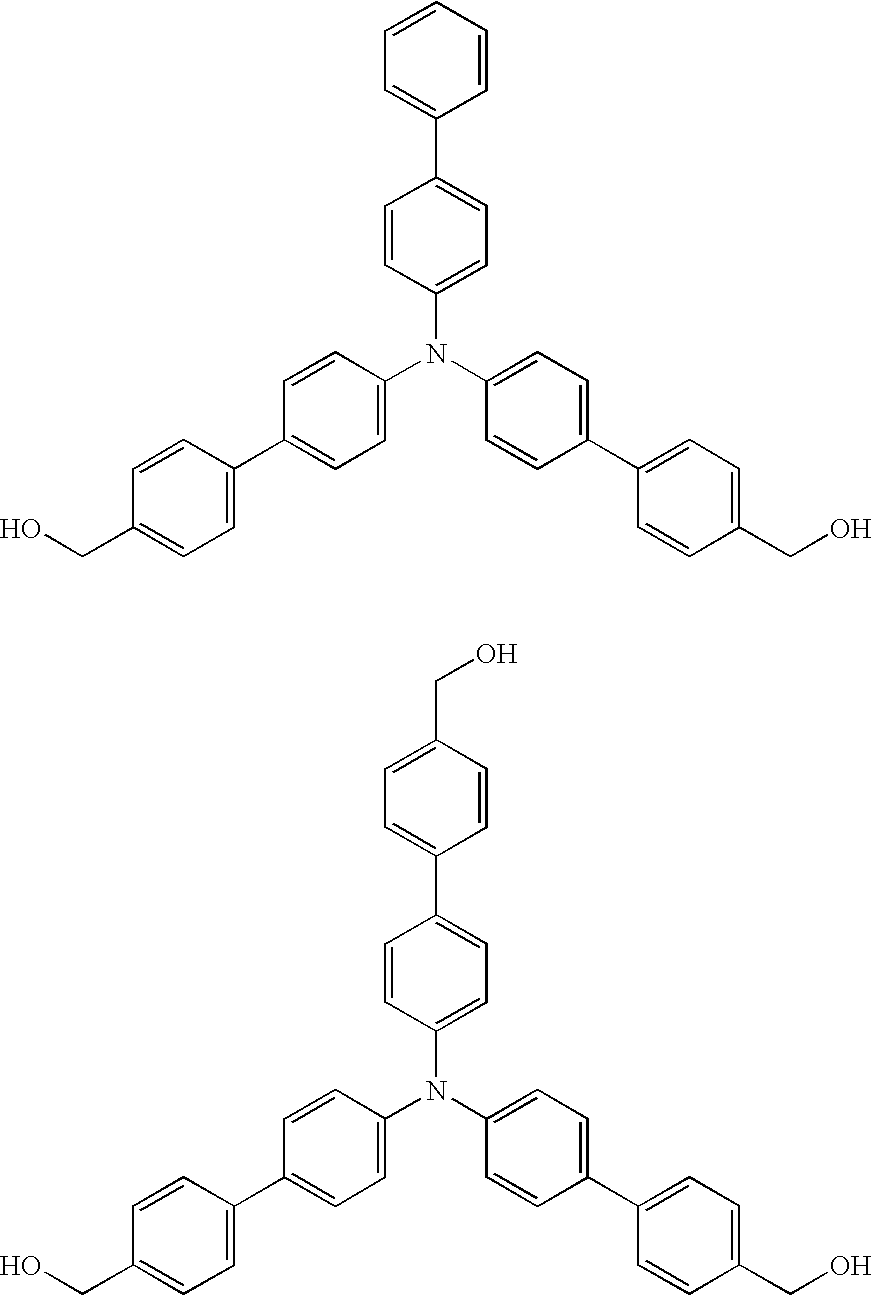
N(C1=CC=C(C2=CC=CC=C2)C=C1)(C1=CC=C(C2=CC=C(CO)C=C2)C=C1)C1=CC=C(C2=CC=C(CO)C=C2)C=C1.N(C1=CC=C(C2=CC=C(CO)C=C2)C=C1)(C1=CC=C(C2=CC=C(CO)C=C2)C=C1)C1=CC=C(C2=CC=C(CO)C=C2)C=C1
